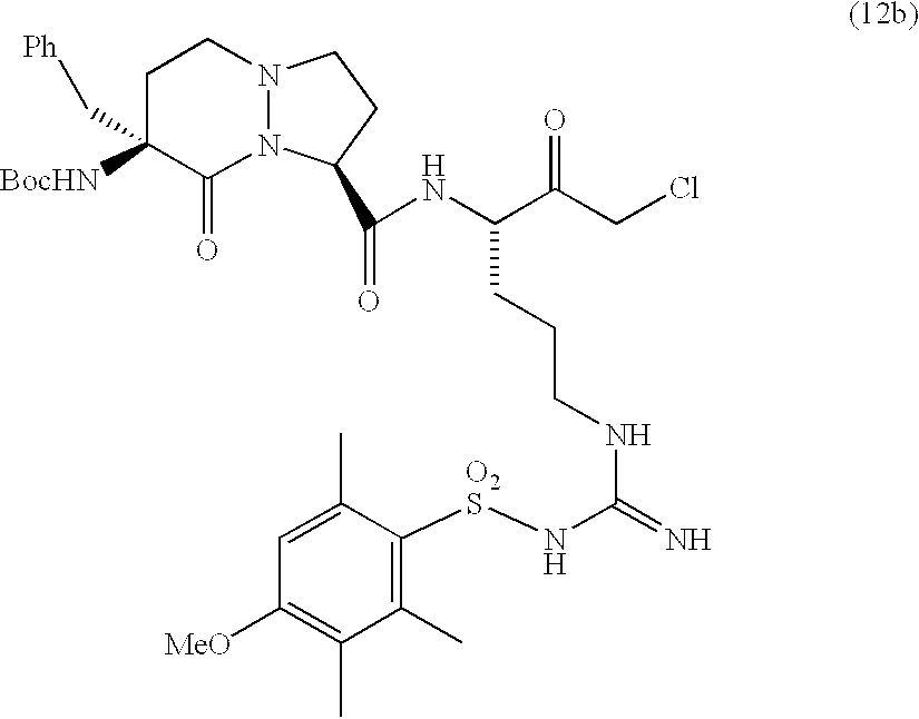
C1C(C[Ph])([BocHN])C(=O)N2N(C1)CCC2C(=O)NC(C(CCl)=O)CCCNC(=N)N[O2S]C1=C(C)C(C)=C([MeO])C=C1C
